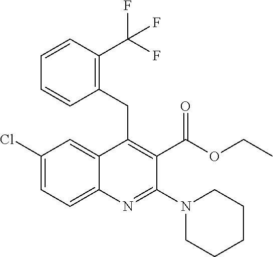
C1(Cl)=CC=C2C(=C1)C(CC1=C(C(F)(F)F)C=CC=C1)=C(C(OCC)=O)C(N1CCCCC1)=N2
